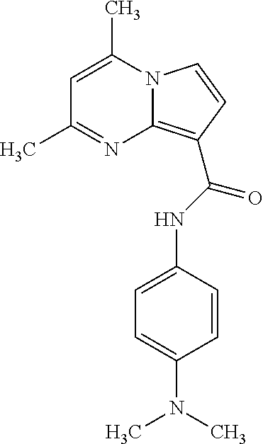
C1=C(C)N2C(=C(C(=O)NC3=CC=C(N(C)C)C=C3)C=C2)N=C1C
